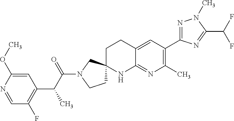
C1=NC(OC)=CC(C(C(N2CCC3(C2)CCC2=CC(C4=NN(C)C(C(F)F)=N4)=C(C)N=C2N3)=O)C)=C1F
